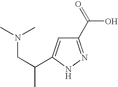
C1(C(=O)O)=NNC(C(CN(C)C)C)=C1
